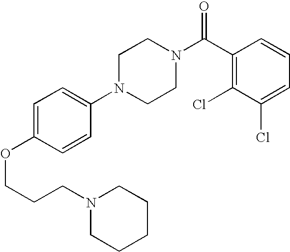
C(COC1=CC=C(N2CCN(C(C3=C(Cl)C(Cl)=CC=C3)=O)CC2)C=C1)CN1CCCCC1
